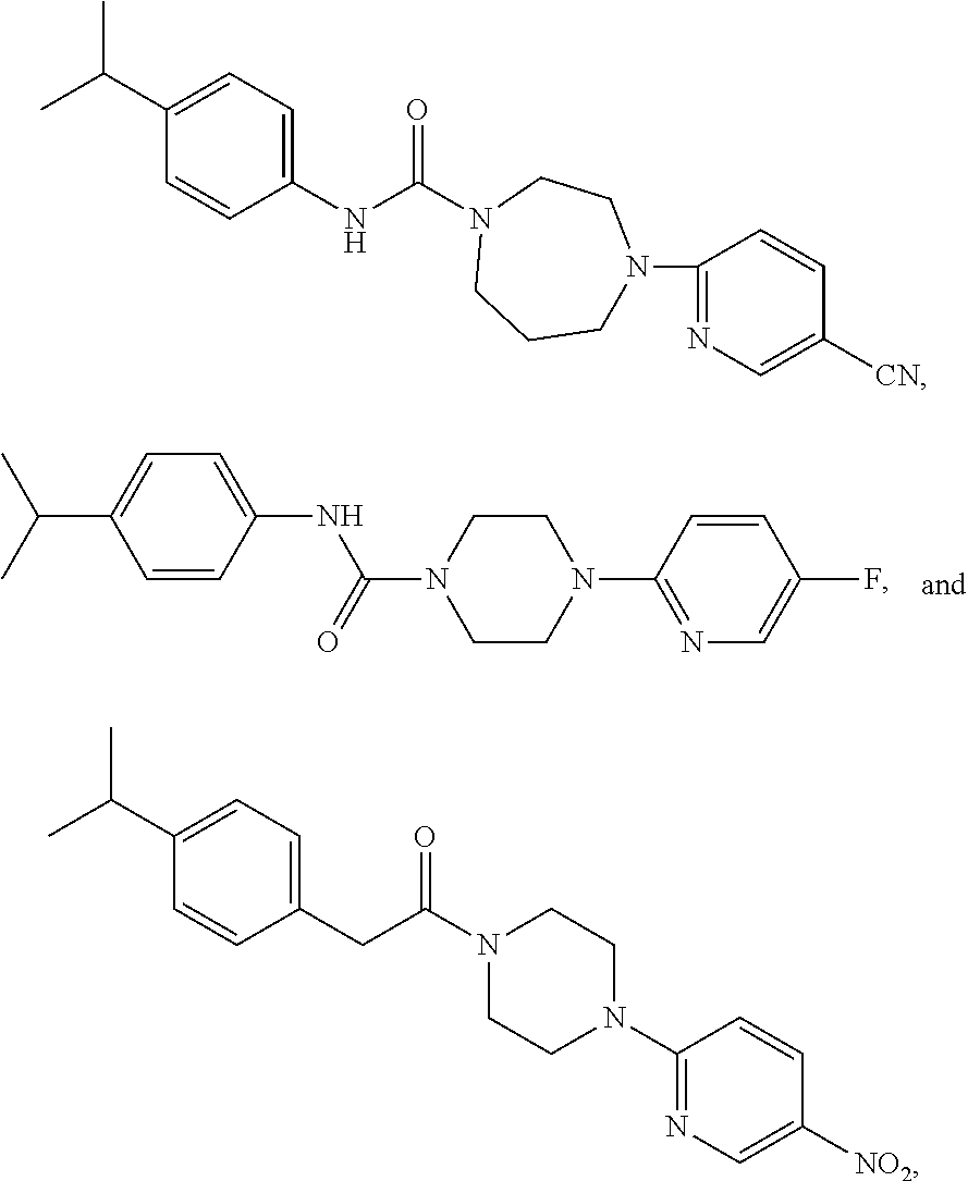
N1(C(NC2=CC=C(C(C)C)C=C2)=O)CCCN(C2=NC=C([CN])C=C2)CC1.C1=CC(NC(N2CCN(C3=NC=C(F)C=C3)CC2)=O)=CC=C1C(C)C.N1(C(CC2=CC=C(C(C)C)C=C2)=O)CCN(C2=NC=C([NO2])C=C2)CC1
